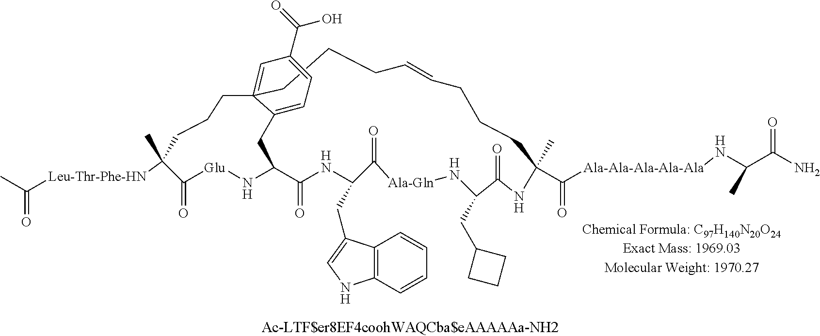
C1CCC=CCCCC(C)(C([Ala-Ala-Ala-Ala-Ala]NC(C(N)=O)C)=O)NC(=O)C(CC2CCC2)N[Ala-Gln]C(=O)C(CC2=CNC3=C2C=CC=C3)NC(=O)C2N[Glu]C(=O)C([Leu-Thr-Phe-HN]C(C)=O)(C)CCCC13=CC(C(=O)O)=CC=C3C2
